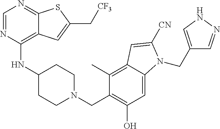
C1=NC(NC2CCN(CC3=C(O)C=C4C(=C3C)C=C([CN])N4CC3=CNN=C3)CC2)=C2C(=N1)SC(C[CF3])=C2
